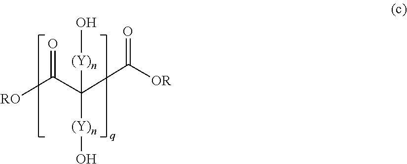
[RO]C(C(C([OR])=O)([(Y)n]O)[(Y)n]O)=O
